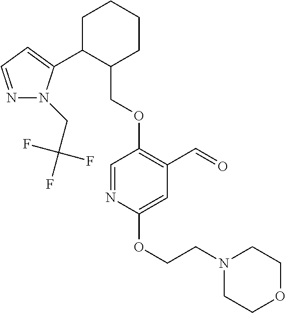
C1C(C2=CC=NN2CC(F)(F)F)C(COC2=C(C=O)C=C(OCCN3CCOCC3)N=C2)CCC1
